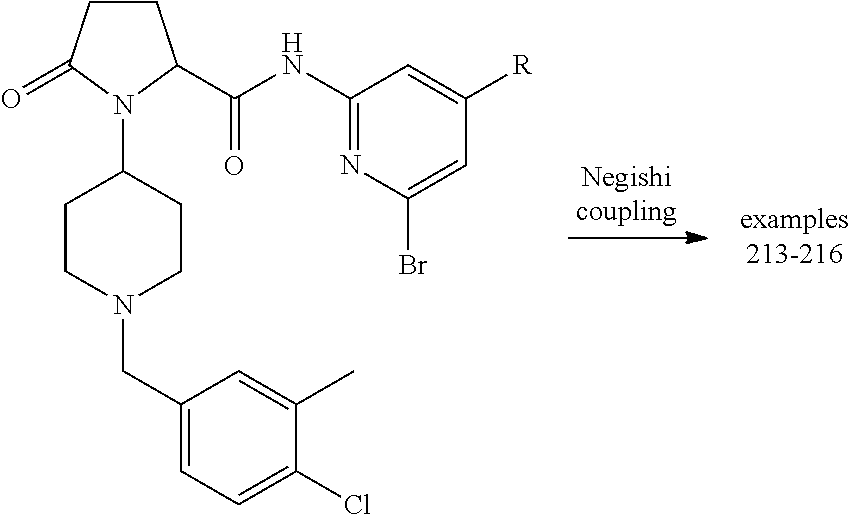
C1CC(=O)N(C2CCN(CC3=CC=C(Cl)C(C)=C3)CC2)C1C(=O)NC1=NC(Br)=CC([R])=C1
